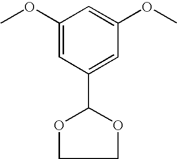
C1(OC)=CC(C2OCCO2)=CC(OC)=C1
